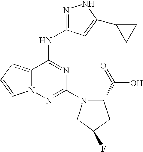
N1=C(NC2=NC(N3C(C(=O)O)CC(F)C3)=NN3C2=CC=C3)C=C(C2CC2)N1
